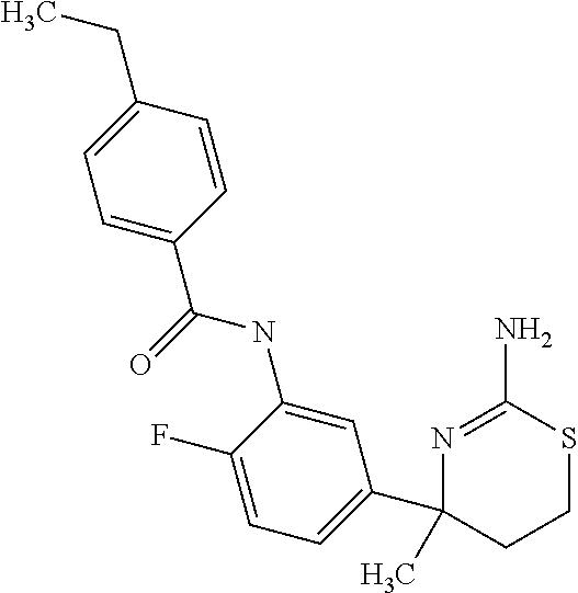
C1(C(NC2=CC(C3(C)CCSC(N)=N3)=CC=C2F)=O)=CC=C(CC)C=C1
